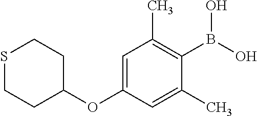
S1CCC(OC2=CC(C)=C(B(O)O)C(C)=C2)CC1
